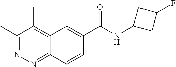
C1(C)=NN=C2C(=C1C)C=C(C(NC1CC(F)C1)=O)C=C2
